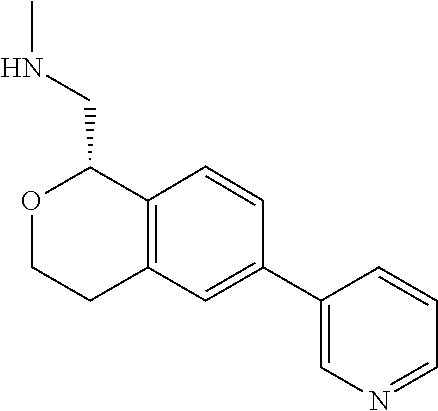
C1=CC(C2=CN=CC=C2)=CC2=C1C(CNC)OCC2
